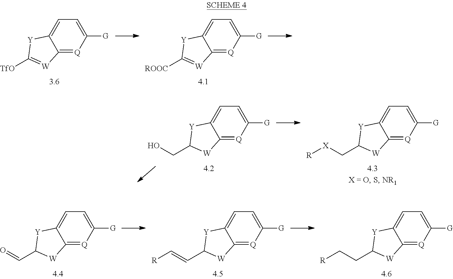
C12=[Q]C([G])=CC=C1[Y]C([TfO])=[W]2.C12=[Q]C([G])=CC=C1[Y]C([ROOC])=[W]2.C12=[Q]C([G])=CC=C1[Y]C(CO)[W]2.C12=[Q]C([G])=CC=C1[Y]C(C[X][R])[W]2.C12=[Q]C([G])=CC=C1[Y]C(C=O)[W]2.C12=[Q]C([G])=CC=C1[Y]C(C=C[R])[W]2.C12=[Q]C([G])=CC=C1[Y]C(CC[R])[W]2
